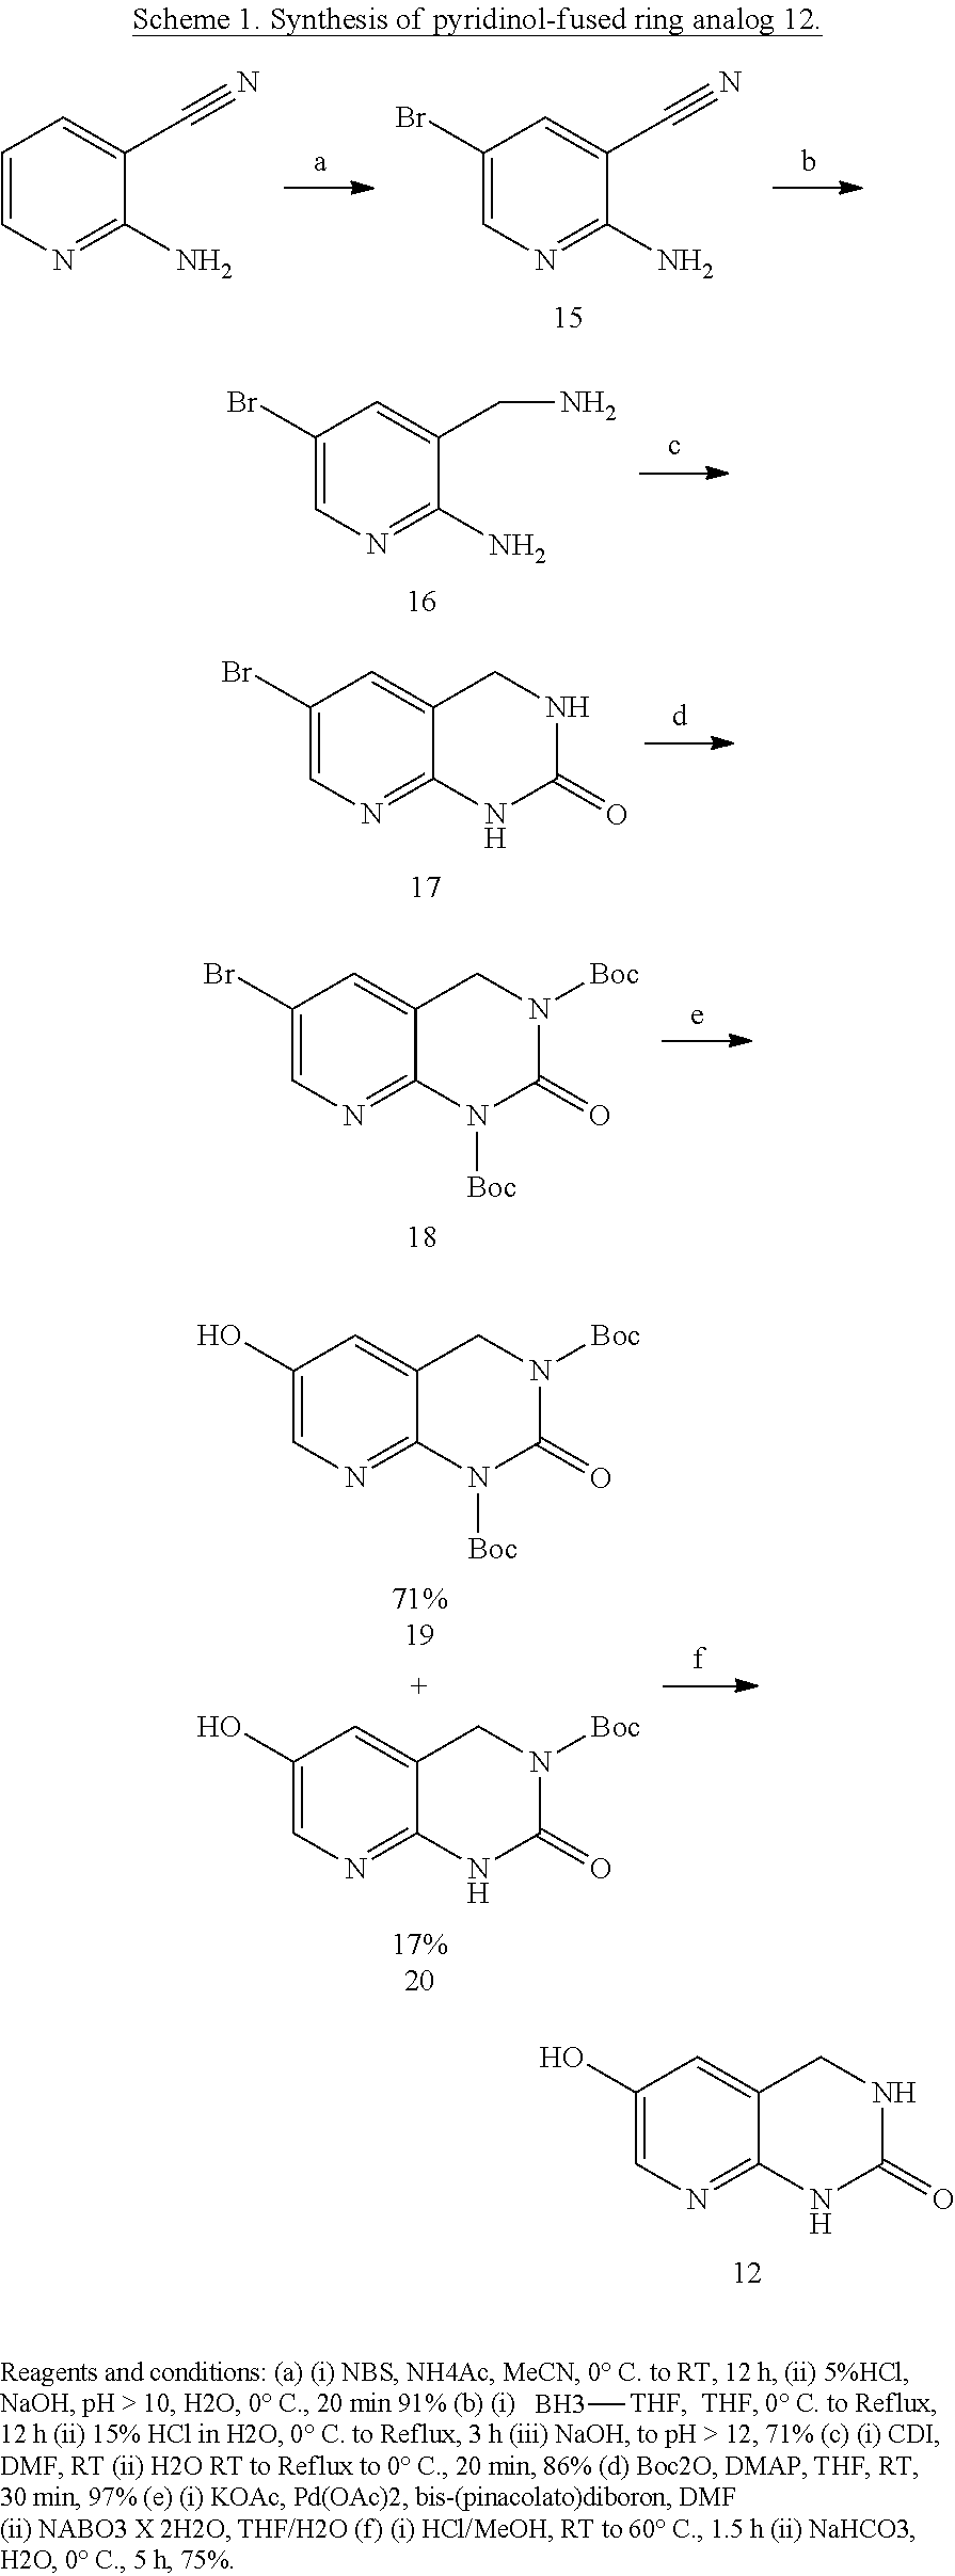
C1=CN=C(N)C(C#N)=C1.C1(Br)=CN=C(N)C(C#N)=C1.C1(Br)=CN=C(N)C(CN)=C1.C1(Br)=CN=C2C(=C1)CNC(=O)N2.C1(Br)=CN=C2C(=C1)CN([Boc])C(=O)N2[Boc].C1(O)=CN=C2C(=C1)CN([Boc])C(=O)N2[Boc].C1(O)=CN=C2C(=C1)CN([Boc])C(=O)N2.C1(O)=CN=C2C(=C1)CNC(=O)N2.B[THF]
